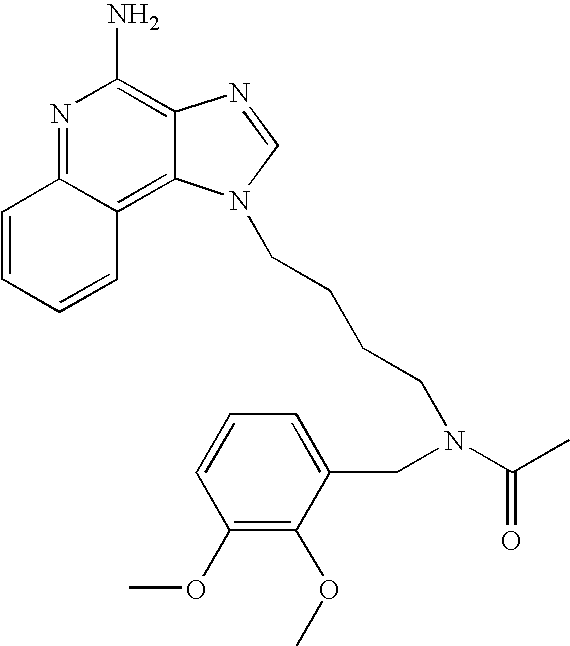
N1=C2C(=C3C(=C1N)N=CN3CCCCN(C(C)=O)CC1=CC=CC(OC)=C1OC)C=CC=C2
